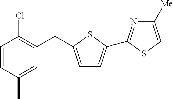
C1=CC(C)=CC(CC2=CC=C(C3=NC([Me])=CS3)S2)=C1Cl
